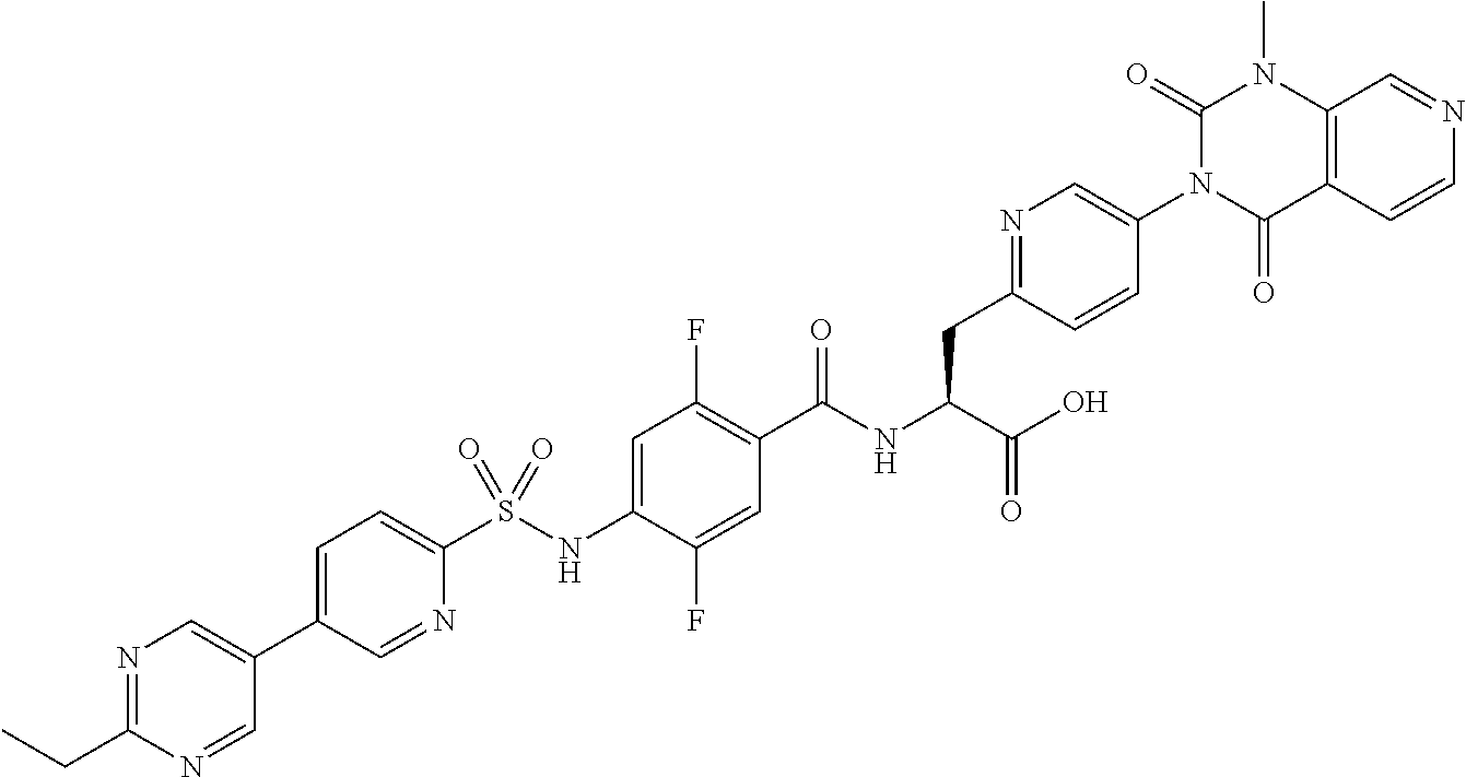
C1=C(C2=CN=C(CC)N=C2)C=NC(S(NC2=CC(F)=C(C(NC(C(O)=O)CC3=NC=C(N4C(=O)N(C)C5=C(C4=O)C=CN=C5)C=C3)=O)C=C2F)(=O)=O)=C1
